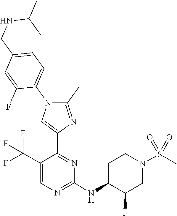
C1(NC2C(F)CN(S(=O)(=O)C)CC2)=NC=C(C(F)(F)F)C(C2=CN(C3=CC=C(CNC(C)C)C=C3F)C(C)=N2)=N1
